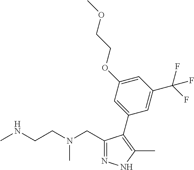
C1(CN(CCNC)C)=NNC(C)=C1C1=CC(OCCOC)=CC(C(F)(F)F)=C1
